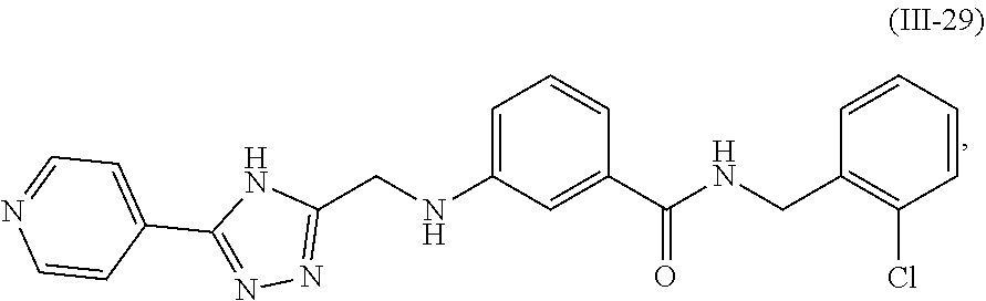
C1=CC=CC(Cl)=C1CNC(C1=CC(NCC2=NN=C(C3=CC=NC=C3)N2)=CC=C1)=O
